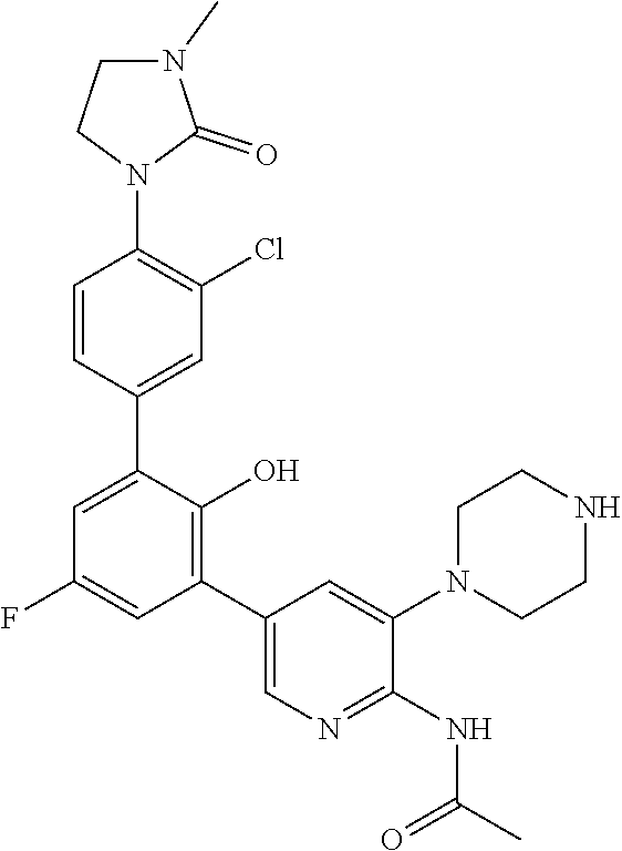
C1N(C)C(=O)N(C2=C(Cl)C=C(C3=CC(F)=CC(C4=CN=C(NC(C)=O)C(N5CCNCC5)=C4)=C3O)C=C2)C1
